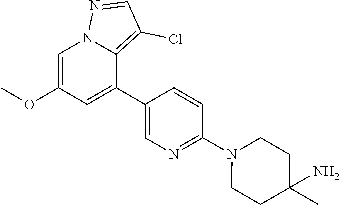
C1(C2=CC(OC)=CN3C2=C(Cl)C=N3)=CN=C(N2CCC(N)(C)CC2)C=C1
